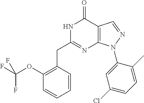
C1(OC(F)(F)F)=C(CC2=NC3=C(C(=O)N2)C=NN3C2=CC(Cl)=CC=C2C)C=CC=C1
